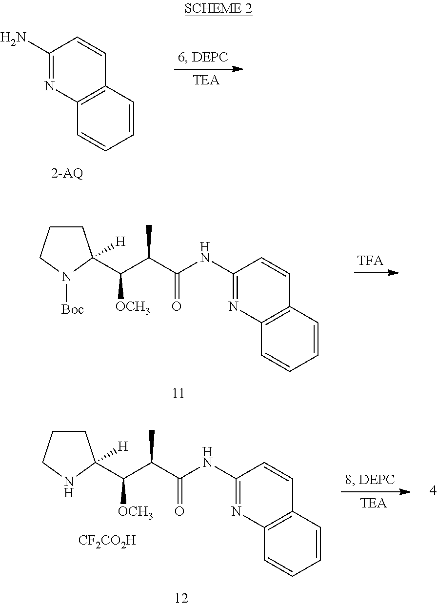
C1=CC2=C(C=C1)N=C(N)C=C2.C1=CC2=C(C=C1)N=C(NC(C(C(C1([H])CCCN1[Boc])[OCH3])C)=O)C=C2.C1=CC2=C(C=C1)N=C(NC(C(C(C1([H])CCCN1)[OCH3])C)=O)C=C2.[CF2CO2H]
